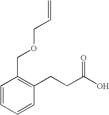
C1=CC=CC(CCC(O)=O)=C1COCC=C
